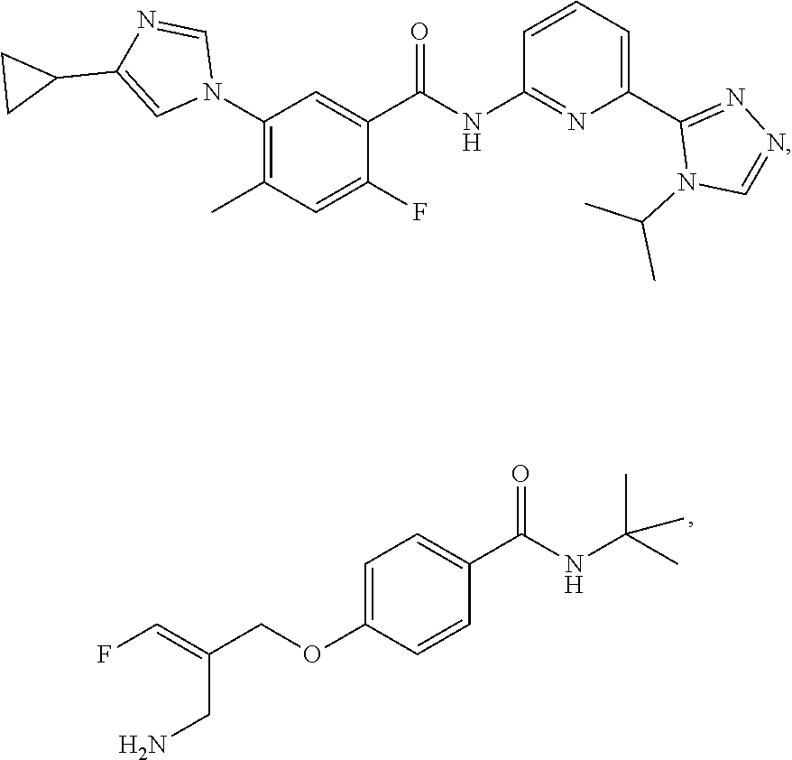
C1=C(OCC(=CF)CN)C=CC(C(=O)NC(C)(C)C)=C1.C1(N2C=NC(C3CC3)=C2)=C(C)C=C(F)C(C(NC2=NC(C3=NN=CN3C(C)C)=CC=C2)=O)=C1
